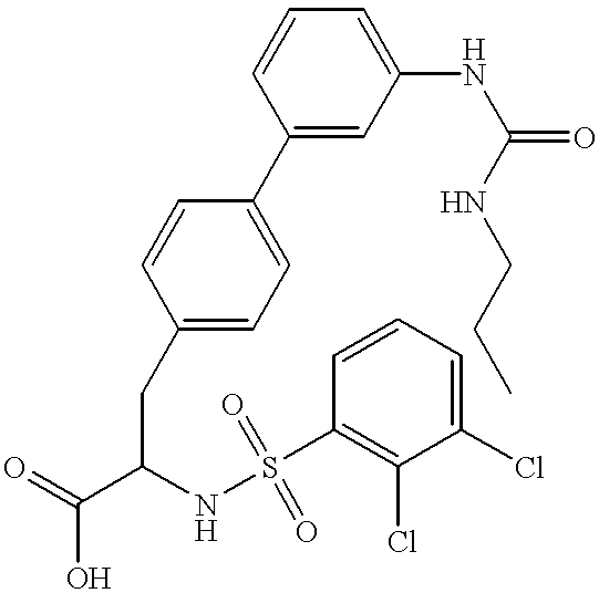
C1(C2=CC=C(CC(C(=O)O)NS(=O)(C3=C(Cl)C(Cl)=CC=C3)=O)C=C2)=CC(NC(=O)NCCC)=CC=C1
